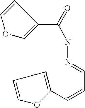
C1(C(=O)NN=CC=CC2=CC=CO2)=COC=C1
